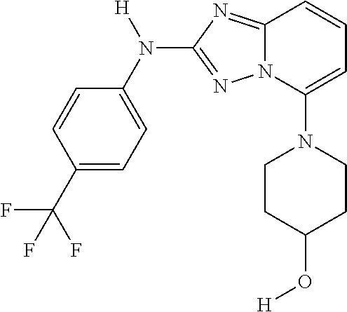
C1=CC(C(F)(F)F)=CC=C1N([H])C1=NN2C(=N1)C=CC=C2N1CCC(O[H])CC1
